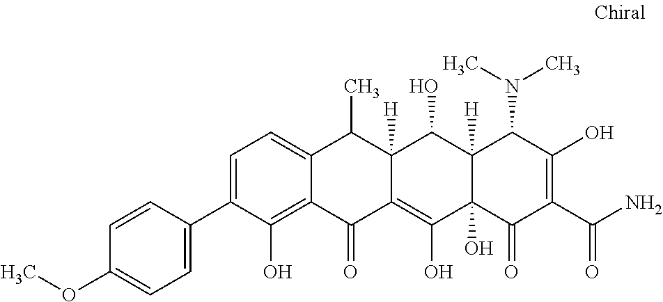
C1=C(C2=CC=C(OC)C=C2)C(O)=C2C(=C1)C(C)C1([H])C(=C(O)C3(O)C([H])(C1O)C(N(C)C)C(O)=C(C(N)=O)C3=O)C2=O
